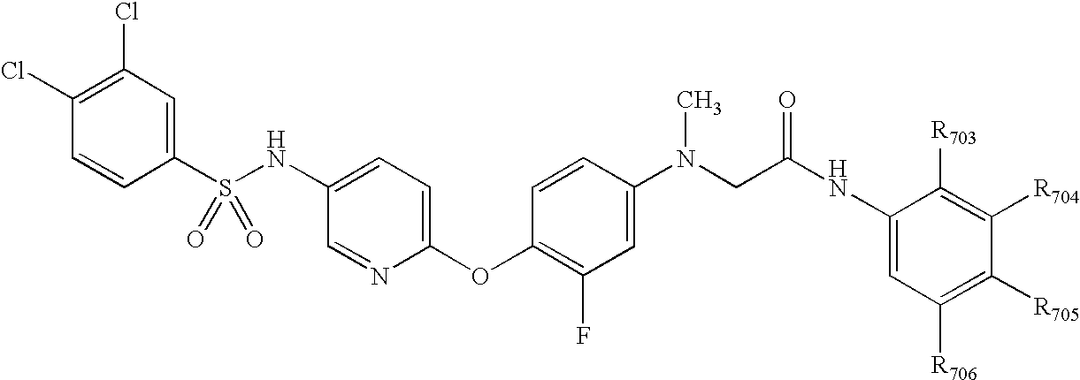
C1(Cl)=C(Cl)C=C(S(NC2=CC=C(OC3=C(F)C=C(N(CC(NC4=CC([R706])=C([R705])C([R704])=C4[R703])=O)C)C=C3)N=C2)(=O)=O)C=C1
